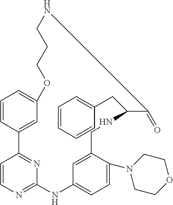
C1=CC2=CC(=C1)OCCCNC(=O)C(CC1=CC=CC=C1)NCC1=CC(=CC=C1N1CCOCC1)NC1=NC=CC2=N1
